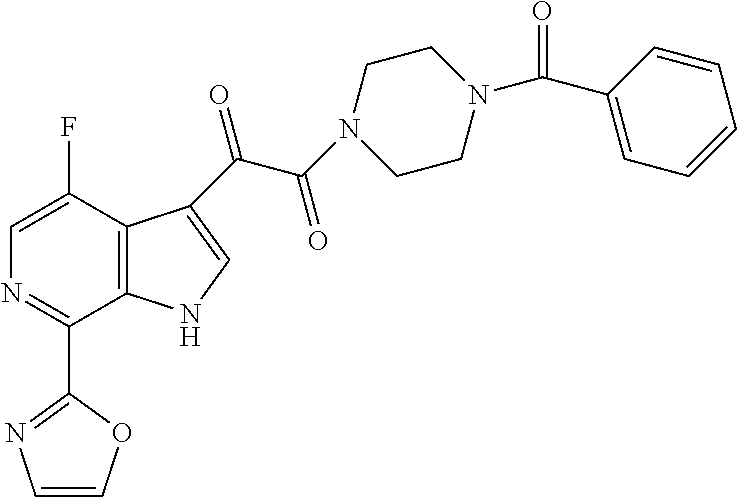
N1C=C(C(=O)C(N2CCN(C(C3=CC=CC=C3)=O)CC2)=O)C2=C1C(C1=NC=CO1)=NC=C2F
